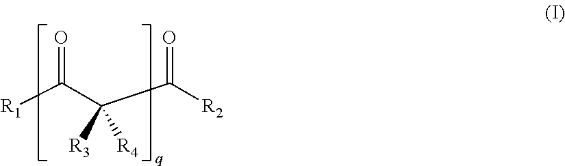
[R1]C(C(C([R2])=O)([R4])[R3])=O
